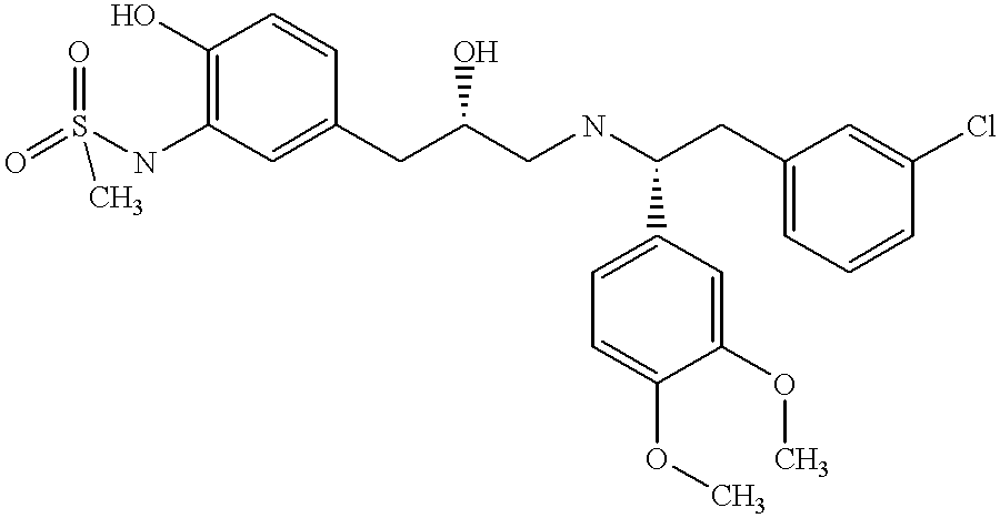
O=S(NC1=C(O)C=CC(CC(CNC(CC2=CC=CC(Cl)=C2)C2=CC=C(OC)C(OC)=C2)O)=C1)(=O)C
